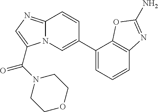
N12C(=NC=C1C(N1CCOCC1)=O)C=CC(C1=CC=CC3=C1OC(N)=N3)=C2
